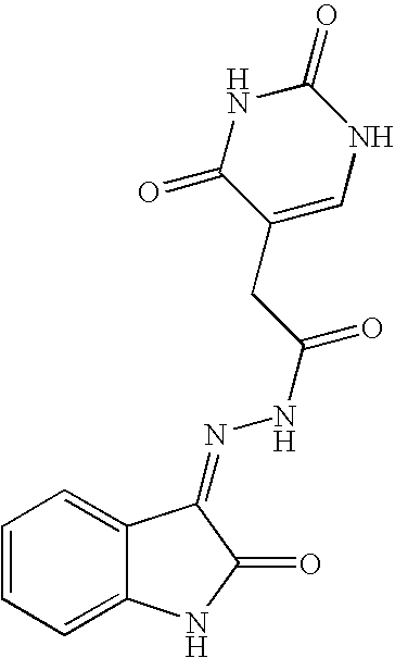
C1=CC=C2C(=C1)C(=NNC(=O)CC1=CNC(=O)NC1=O)C(=O)N2
